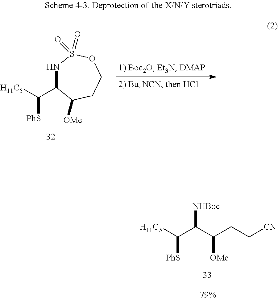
[H11C5]C(C(C(CC[CN])[OMe])[NHBoc])[PhS].N1C(C([H11C5])[PhS])C([OMe])CCOS1(=O)=O
